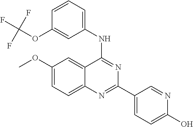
C1(OC)=CC=C2C(=C1)C(NC1=CC=CC(OC(F)(F)F)=C1)=NC(C1=CC=C(O)N=C1)=N2
